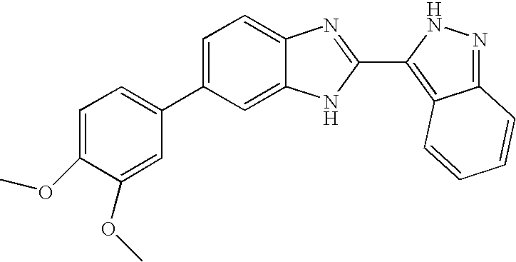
C1=C(C2=CC=C(OC)C(OC)=C2)C=C2C(=C1)N=C(C1=C3C(=NN1)C=CC=C3)N2
